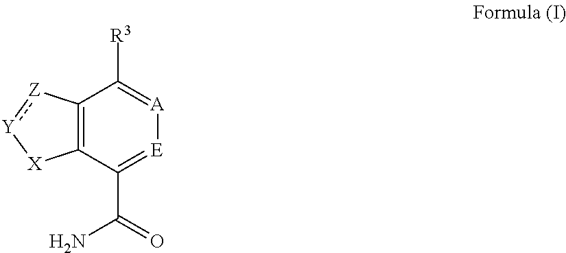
C12=C(C(C(N)=O)=[E][A]=C1[R3])[X][Y]:[Z]2
